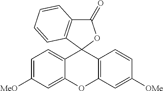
C1=C([MeO])C=C2C(=C1)C1(C3=C(O2)C=C([OMe])C=C3)OC(=O)C2=C1C=CC=C2
